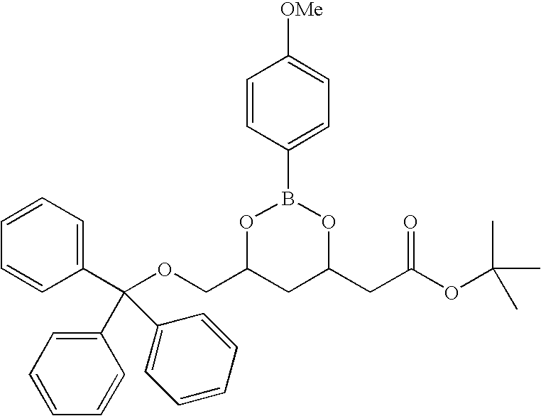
C1=CC(B2OC(COC(C3=CC=CC=C3)(C3=CC=CC=C3)C3=CC=CC=C3)CC(CC(OC(C)(C)C)=O)O2)=CC=C1[OMe]
